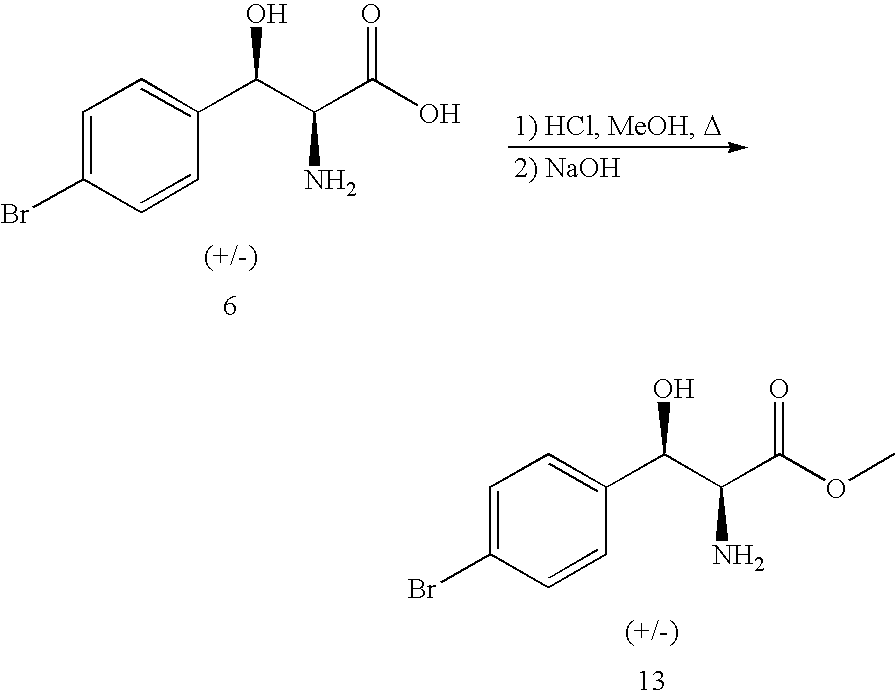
C1=C(Br)C=CC(C(C(C(O)=O)N)O)=C1.C1=C(Br)C=CC(C(C(C(OC)=O)N)O)=C1
